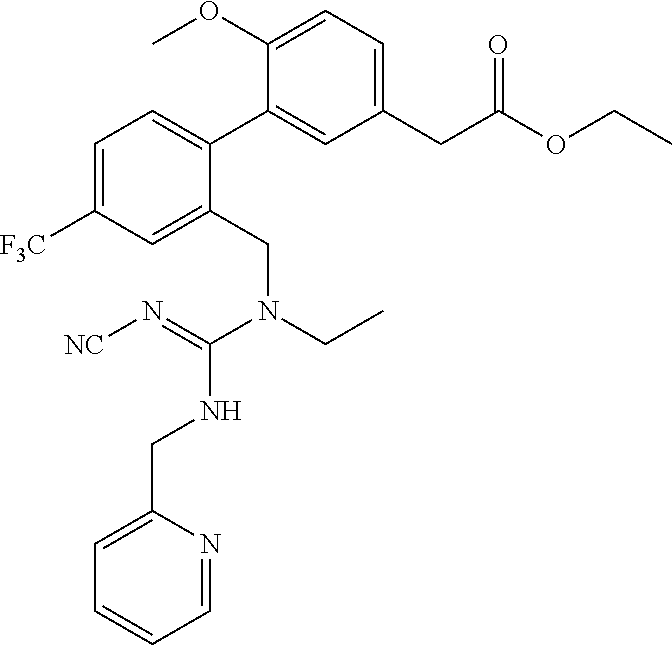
C1=C(OC)C(C2=CC=C([F3C])C=C2CN(CC)C(=N[NC])NCC2=CC=CC=N2)=CC(CC(OCC)=O)=C1
